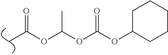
C1C(OC(OC(OC(=O)C)C)=O)CCCC1
